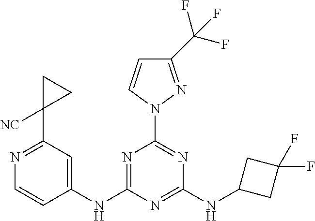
N1=C(C2([NC])CC2)C=C(NC2=NC(N3N=C(C(F)(F)F)C=C3)=NC(NC3CC(F)(F)C3)=N2)C=C1
